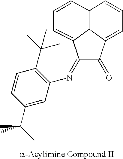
C1=CC2=C3C(=CC=C2)C(=O)C(=NC2=C(C(C)(C)C)C=CC(C(C)(C)C)=C2)C3=C1
